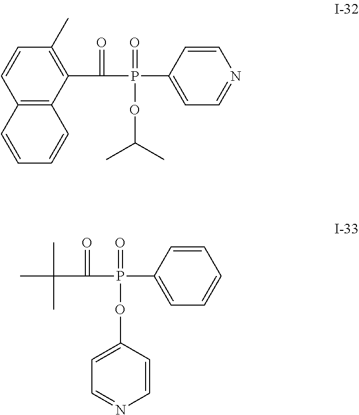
C1=NC=CC(P(=O)(C(=O)C2=C(C)C=CC3=C2C=CC=C3)OC(C)C)=C1.C1=CC=CC(P(=O)(C(=O)C(C)(C)C)OC2=CC=NC=C2)=C1
